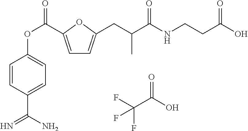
C1=C(C(OC2=CC=C(C(N)=N)C=C2)=O)OC(CC(C(NCCC(O)=O)=O)C)=C1.FC(C(O)=O)(F)F
